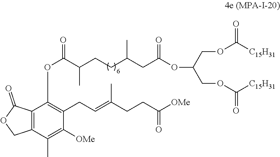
C(=C(C)CCC(=O)[OMe])CC1=C(OC(C(CCC(CC(OC(COC([C15H31])=O)COC([C15H31])=O)=O)C)C)=O)C2=C(C(C)=C1[OMe])COC2=O
